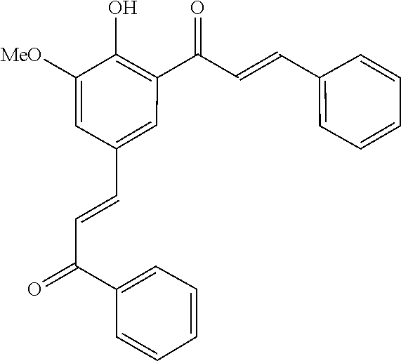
C1=C([MeO])C(O)=C(C(=O)C=CC2=CC=CC=C2)C=C1C=CC(C1=CC=CC=C1)=O
